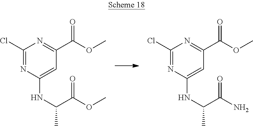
C1(Cl)=NC(NC(C)C(OC)=O)=CC(C(OC)=O)=N1.C1(Cl)=NC(NC(C)C(N)=O)=CC(C(OC)=O)=N1
